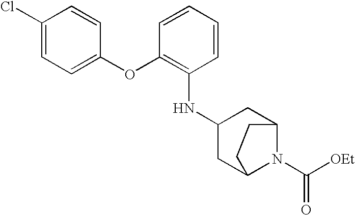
C1(Cl)=CC=C(OC2=C(NC3CC4N(C([OEt])=O)C(C3)CC4)C=CC=C2)C=C1
